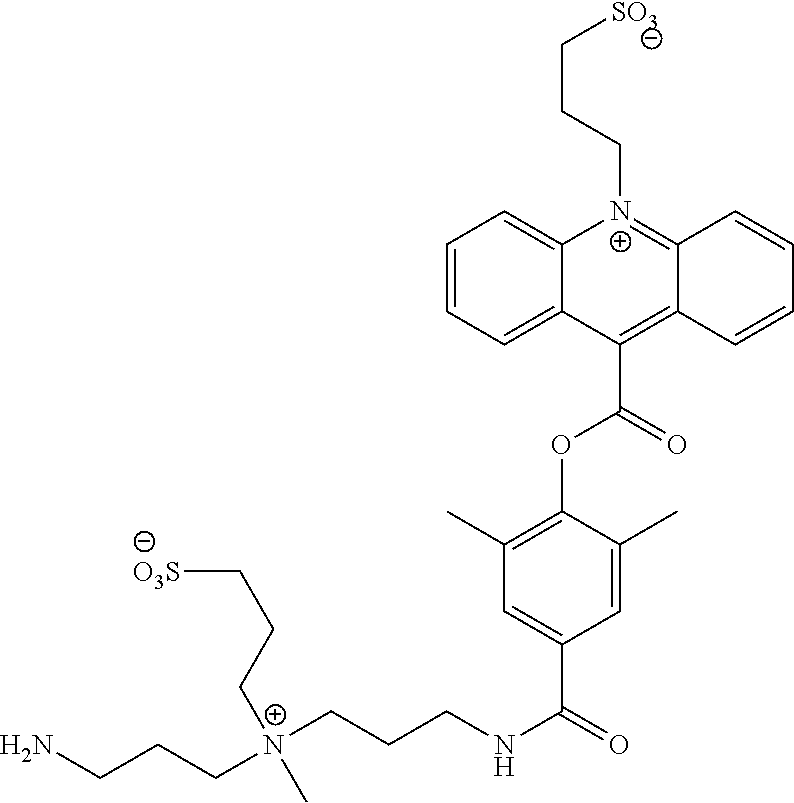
C(C[N+]1=C2C(=C(C(OC3=C(C)C=C(C(=O)NCCC[N+](CCCN)(CCC[O3S])C)C=C3C)=O)C3=CC=CC=C13)C=CC=C2)C[SO3]
